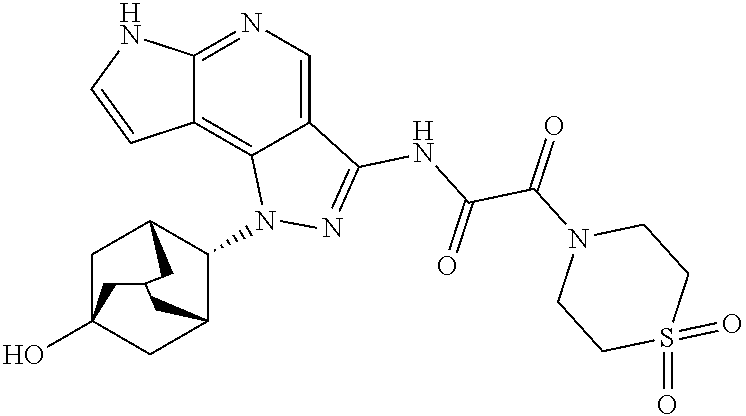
C1C2(O)CC3C(N4C5=C6C(=NC=C5C(NC(C(N5CCS(=O)(=O)CC5)=O)=O)=N4)NC=C6)C1CC(C2)C3
